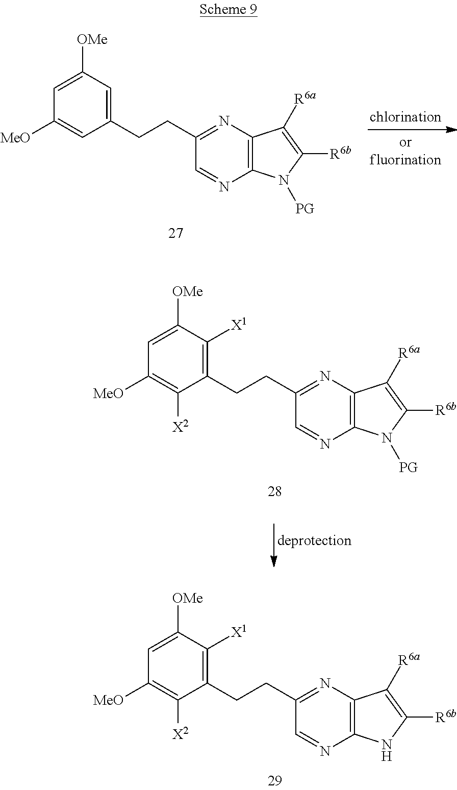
C1(CCC2=NC3=C(N=C2)NC([R6b])=C3[R6a])=C([X1])C([OMe])=CC([MeO])=C1[X2].C1(CCC2=NC3=C(N=C2)N([PG])C([R6b])=C3[R6a])=CC([OMe])=CC([MeO])=C1.C1(CCC2=NC3=C(N=C2)N([PG])C([R6b])=C3[R6a])=C([X1])C([OMe])=CC([MeO])=C1[X2]
